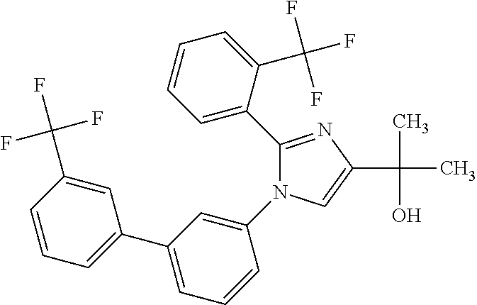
C1=CC=C(C2=CC=CC(C(F)(F)F)=C2)C=C1N1C(C2=CC=CC=C2C(F)(F)F)=NC(C(C)(O)C)=C1
